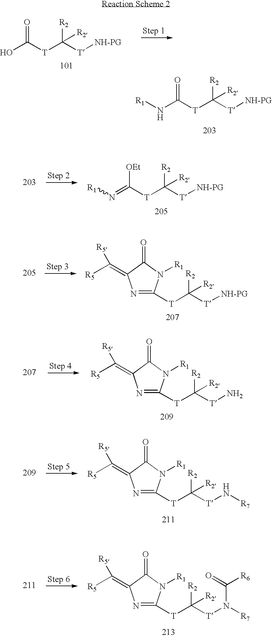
OC([T]C([T][NH-PG])([R2])[R2])=O.N(C([T]C([T][NH-PG])([R2])[R2])=O)[R1].N(=C([T]C([T][NH-PG])([R2])[R2])[OEt])[R1].N1=C([T]C([T][NH-PG])([R2])[R2])N([R1])C(=O)C1=C([R5])[R5].N1=C([T]C([T]N)([R2])[R2])N([R1])C(=O)C1=C([R5])[R5].N1=C([T]C([T]N[R7])([R2])[R2])N([R1])C(=O)C1=C([R5])[R5].N1=C([T]C([T]N([R7])C([R6])=O)([R2])[R2])N([R1])C(=O)C1=C([R5])[R5]
